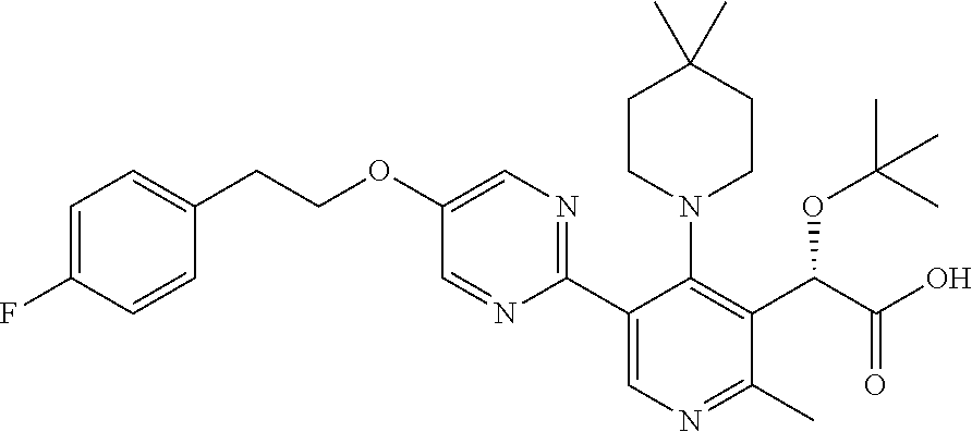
C1=C(F)C=CC(CCOC2=CN=C(C3=CN=C(C)C(C(C(O)=O)OC(C)(C)C)=C3N3CCC(C)(C)CC3)N=C2)=C1
